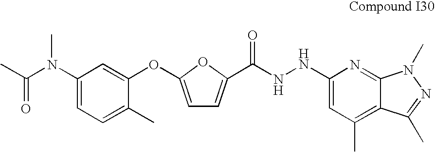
C1=C(N(C(C)=O)C)C=C(OC2=CC=C(C(=O)NNC3=CC(C)=C4C(=N3)N(C)N=C4C)O2)C(C)=C1
